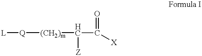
[L][Q][(CH2)m]C([Z])C([X])=O
